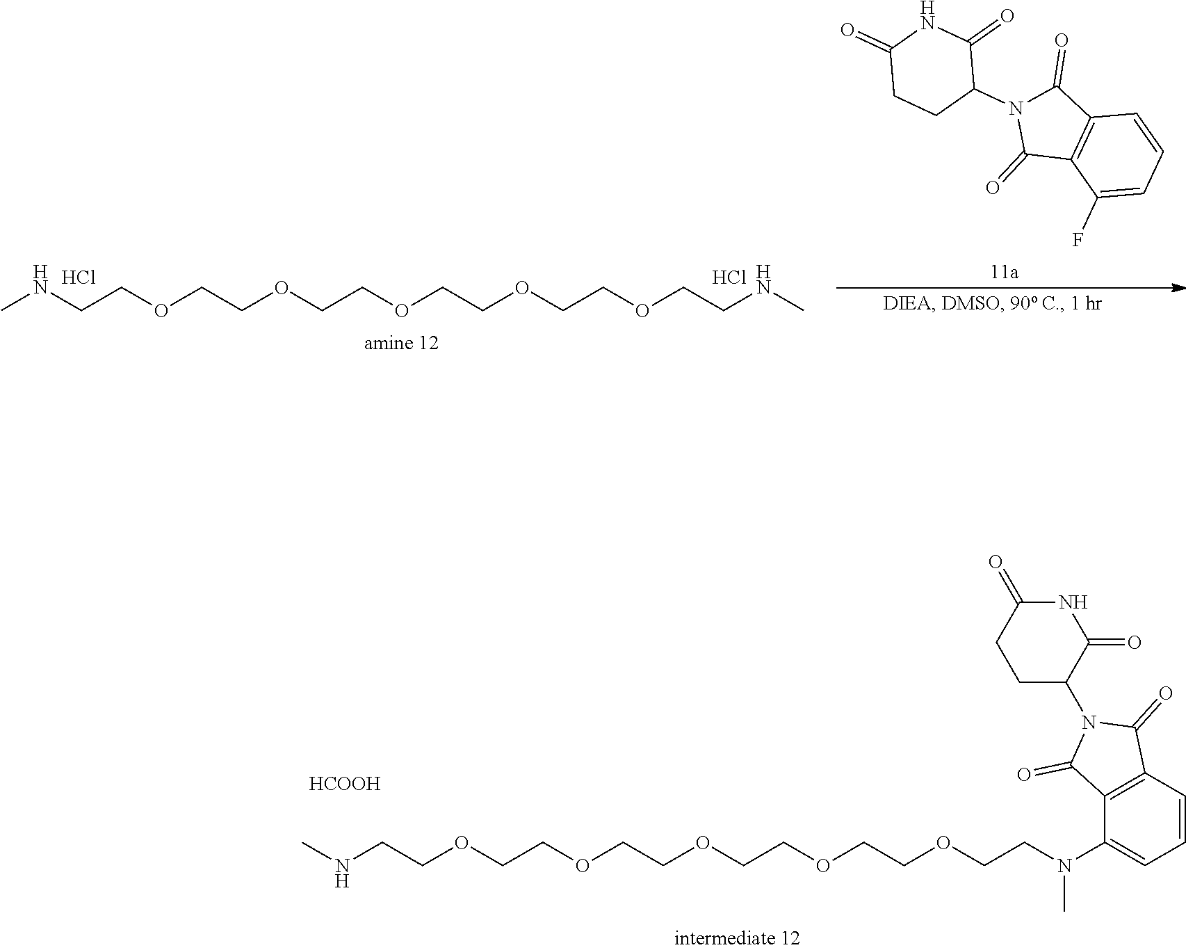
CNCCOCCOCCOCCOCCOCCNC.Cl.Cl.C1(=O)CCC(N2C(=O)C3=C(C2=O)C=CC=C3F)C(=O)N1.CNCCOCCOCCOCCOCCOCCN(C1=CC=CC2=C1C(=O)N(C1C(=O)NC(=O)CC1)C2=O)C.[HCOOH]
